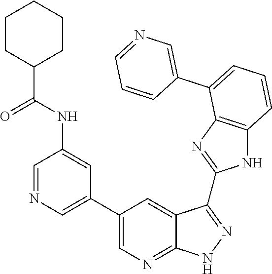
C1=NC=C(C2=CN=C3C(=C2)C(C2=NC4=C(N2)C=CC=C4C2=CN=CC=C2)=NN3)C=C1NC(C1CCCCC1)=O
